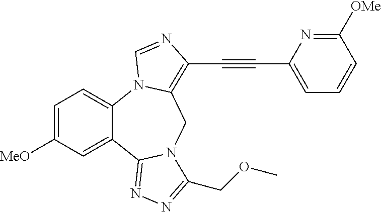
C1=C([MeO])C=C2C(=C1)N1C(=C(C#CC3=CC=CC([OMe])=N3)N=C1)CN1C2=NN=C1COC
